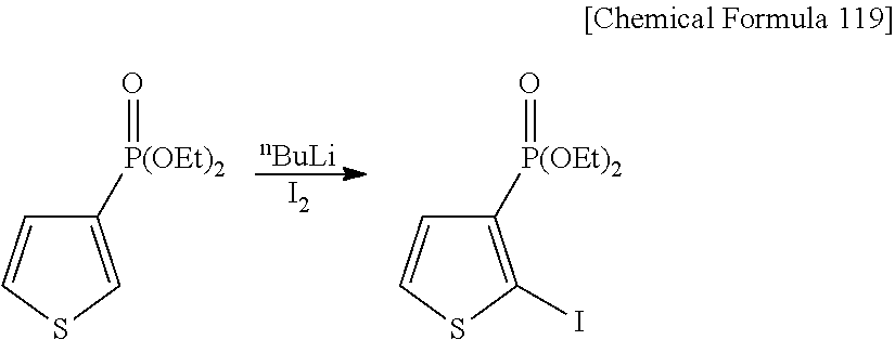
C1([P(OEt)2]=O)=C(I)SC=C1.[nBuLi].[I2].C1([P(OEt)2]=O)=CSC=C1
